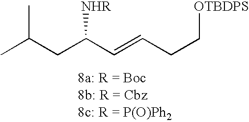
CC(CC(C=CCC[OTBDPS])[NHR])C
